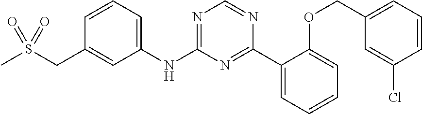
C1(NC2=NC=NC(C3=CC=CC=C3OCC3=CC=CC(Cl)=C3)=N2)=CC=CC(CS(C)(=O)=O)=C1
